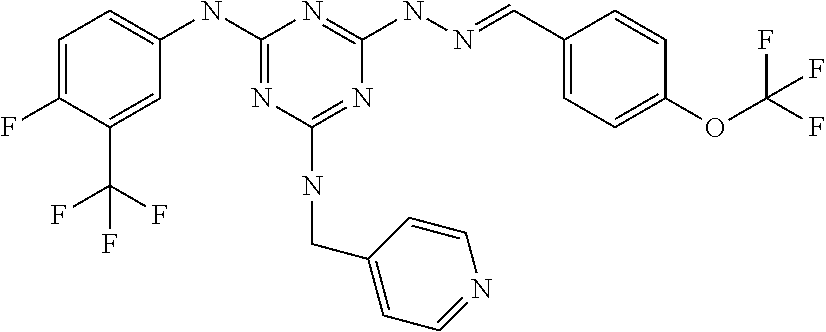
C1=C(F)C(C(F)(F)F)=CC(NC2=NC(NCC3=CC=NC=C3)=NC(NN=CC3=CC=C(OC(F)(F)F)C=C3)=N2)=C1
